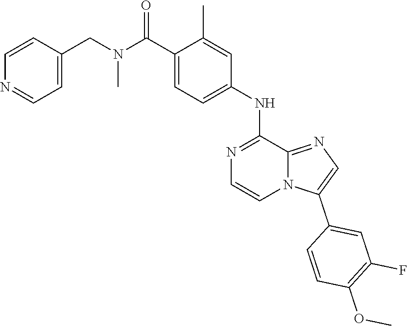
C1=C(C(=O)N(CC2=CC=NC=C2)C)C(C)=CC(NC2=NC=CN3C2=NC=C3C2=CC(F)=C(OC)C=C2)=C1
